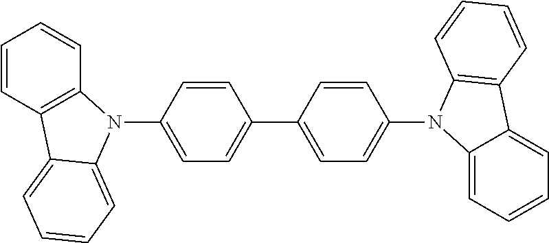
C1=CC(N2C3=C(C=CC=C3)C3=CC=CC=C32)=CC=C1C1=CC=C(N2C3=CC=CC=C3C3=C2C=CC=C3)C=C1
